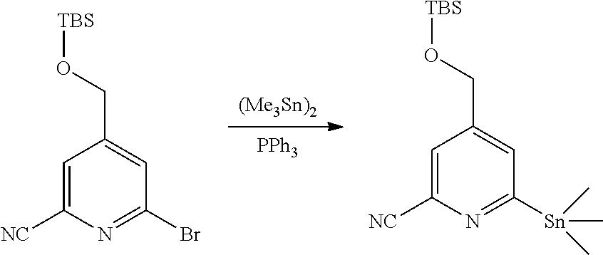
C1=C([NC])N=C(Br)C=C1CO[TBS].[(Me3Sn)2].[PPh3].C1=C([NC])N=C([Sn](C)(C)C)C=C1CO[TBS]
